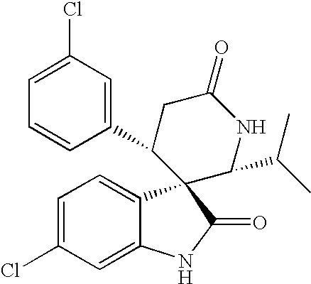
C1(C2CC(=O)NC(C(C)C)C23C2=CC=C(Cl)C=C2NC3=O)=CC(Cl)=CC=C1
